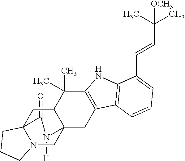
C1(=O)C23N(CC4(C(C2)C(C)(C)C2=C(C4)C4=C(N2)C(C=CC(C)(C)[OCH3])=CC=C4)N1[H])CCC3
